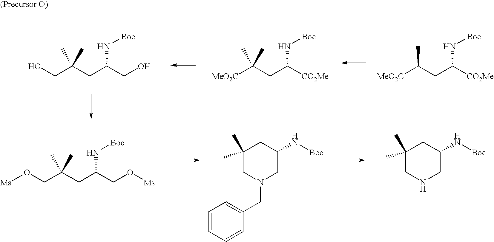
[MeO2C]C(CC([CO2Me])N[Boc])C.[MeO2C]C(CC([CO2Me])N[Boc])(C)C.C(C(CC(CO)N[Boc])(C)C)O.C1(C)(C)CN(CC2=CC=CC=C2)CC(N[Boc])C1.C1(C)(C)CNCC(N[Boc])C1.C(C(CC(CO[Ms])N[Boc])(C)C)O[Ms]
